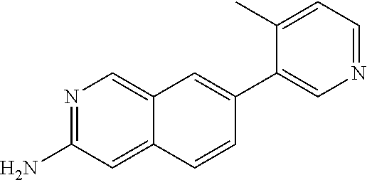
N1=C(N)C=C2C(=C1)C=C(C1=CN=CC=C1C)C=C2
